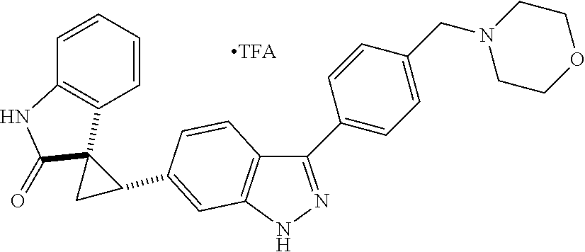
C1=CC=CC2=C1C1(C(=O)N2)CC1C1=CC2=C(C=C1)C(C1=CC=C(CN3CCOCC3)C=C1)=NN2
